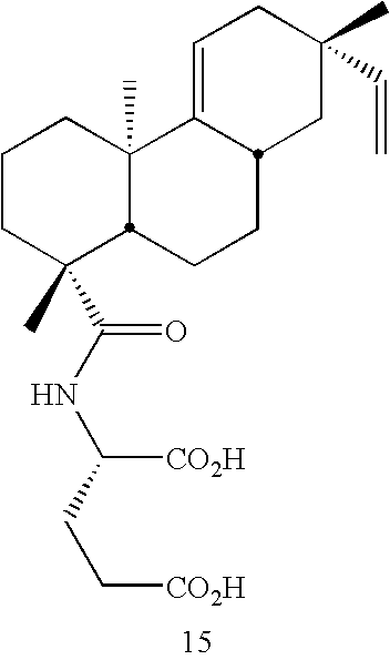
C1CC(C(NC(CC[CO2H])[CO2H])=O)(C)C2C(C)(C1)C1=CCC(C)(C=C)CC1CC2
